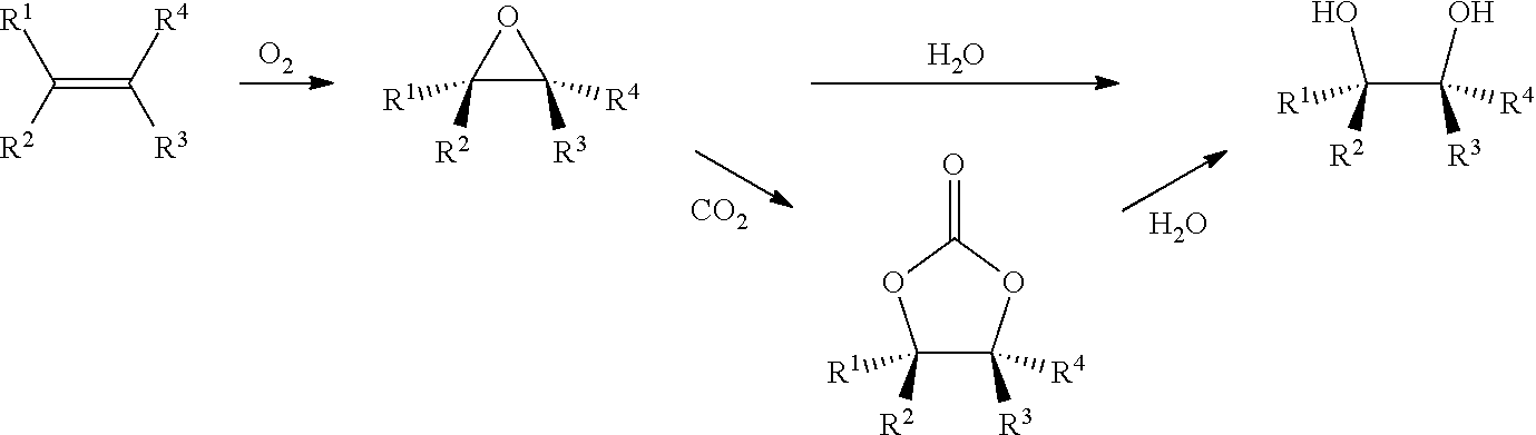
[O2].O.C1([R1])([R2])C([R3])([R4])OC(=O)O1.[CO2].O.C(=C([R4])[R3])([R2])[R1].C1([R1])([R2])C([R3])([R4])O1.C(C([R3])([R4])O)([R1])([R2])O
